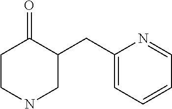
C1(CC2C(=O)CCNC2)=CC=CC=N1
